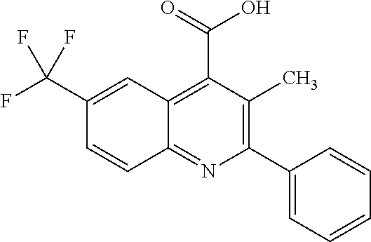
C1(C(F)(F)F)=CC2=C(C(=O)O)C(C)=C(C3=CC=CC=C3)N=C2C=C1
